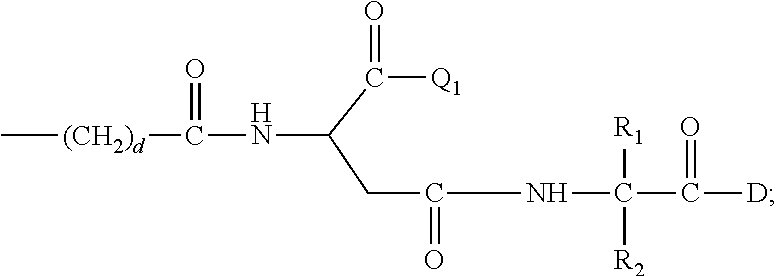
C[(CH2)d]C(NC(CC(NC(C([D])=O)([R1])[R2])=O)C([Q1])=O)=O
